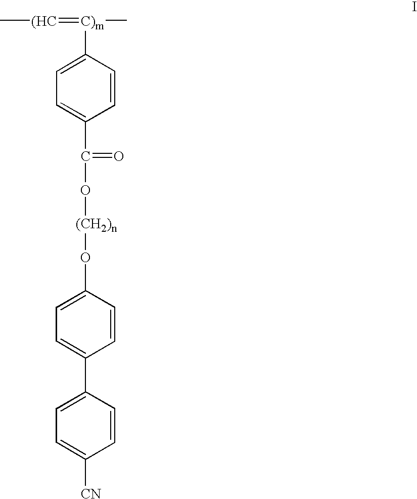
C[(HC]=[C)m](C)C1=CC=C(C(=O)O[(CH2)n]OC2=CC=C(C3=CC=C([CN])C=C3)C=C2)C=C1
